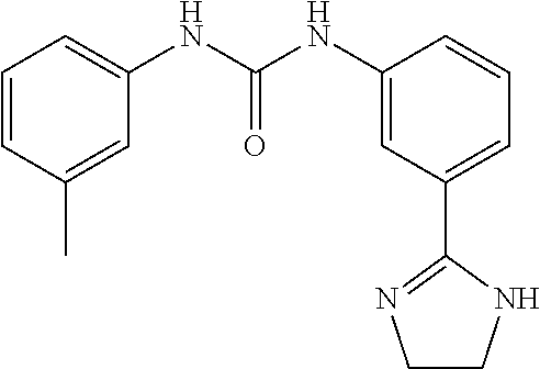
C1=CC(C)=CC(NC(NC2=CC(C3=NCCN3)=CC=C2)=O)=C1
